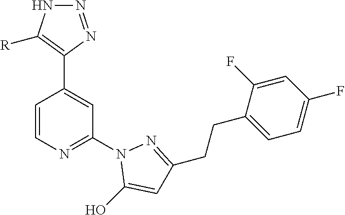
C1=CN=C(N2C(O)=CC(CCC3=CC=C(F)C=C3F)=N2)C=C1C1=C([R])NN=N1
